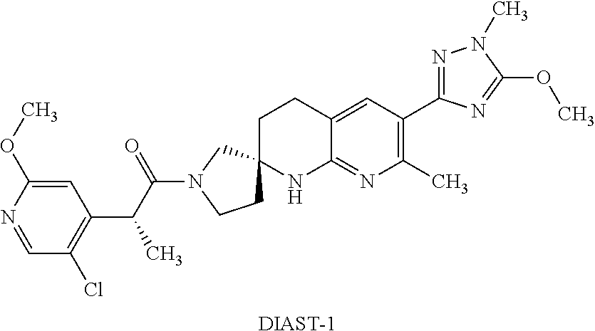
[DIAST-1].C1=NC(OC)=CC(C(C(N2CCC3(C2)CCC2=CC(C4=NN(C)C(OC)=N4)=C(C)N=C2N3)=O)C)=C1Cl
